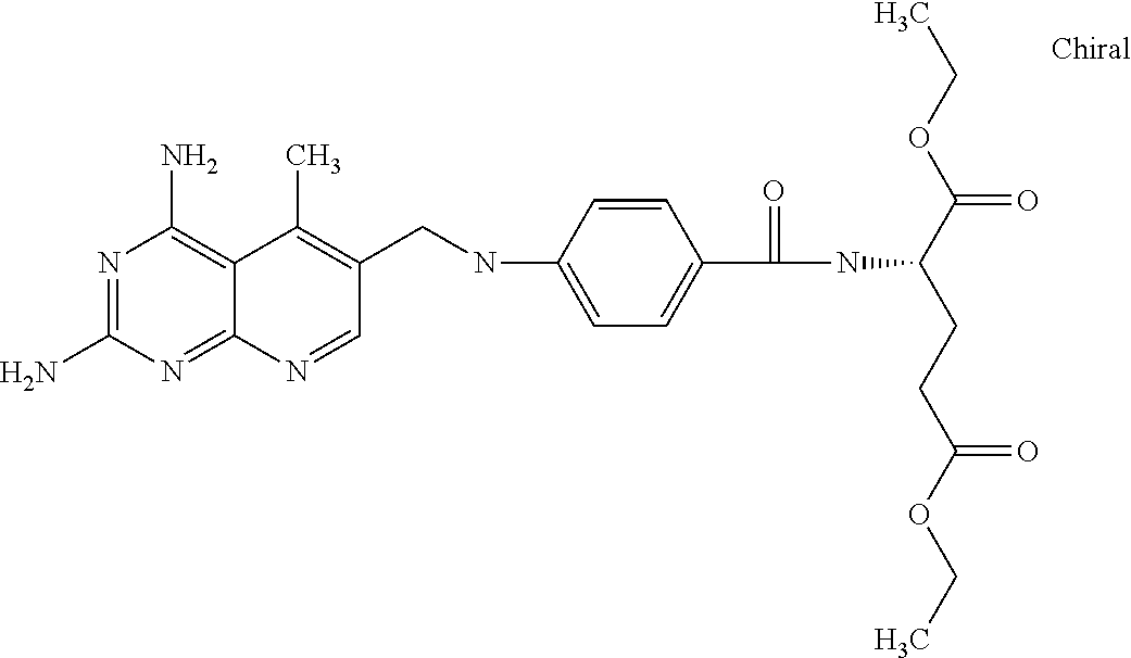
N1=C(N)N=C2C(=C1N)C(C)=C(CNC1=CC=C(C(=O)NC(C(=O)OCC)CCC(OCC)=O)C=C1)C=N2
